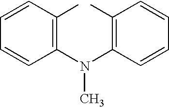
C1=CC(C)=C(N(C2=C(C)C=CC=C2)C)C=C1
